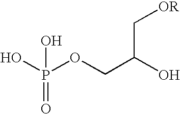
OP(OCC(O)C[OR])(O)=O
